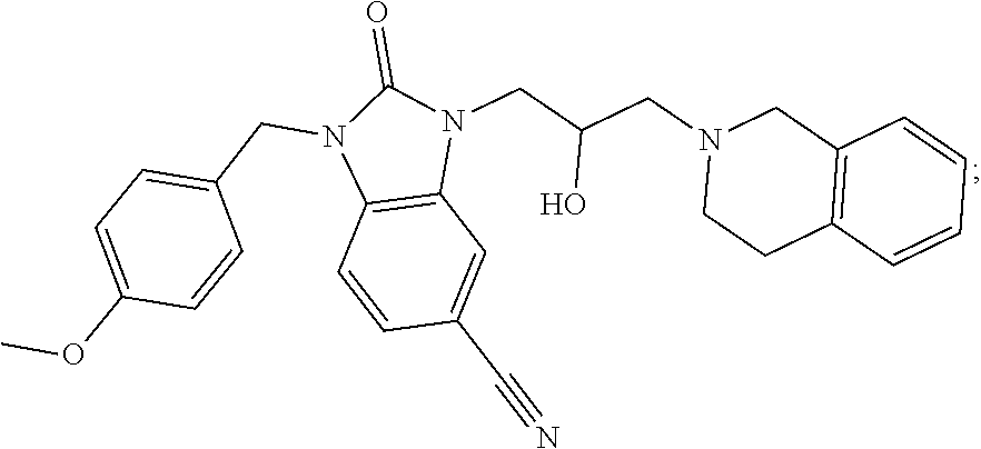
C12=C(C=CC=C1)CCN(CC(CN1C(=O)N(CC3=CC=C(OC)C=C3)C3=C1C=C(C#N)C=C3)O)C2
